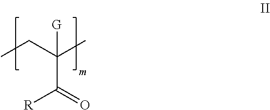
CCC(C)(C(=O)[R])[G]
